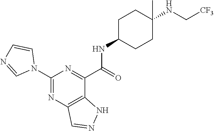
C1(N2C=CN=C2)=NC2=C(C(C(=O)NC3CCC(NC[CF3])(C)CC3)=N1)NN=C2
